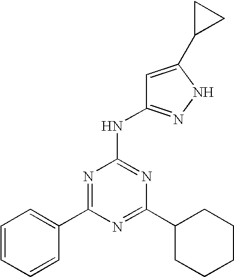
N1=C(C2CCCCC2)N=C(NC2=NNC(C3CC3)=C2)N=C1C1=CC=CC=C1
